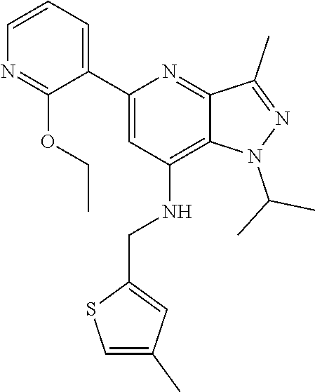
CCOC1=NC=CC=C1C1=CC(NCC2=CC(C)=CS2)=C2N(C(C)C)N=C(C)C2=N1
